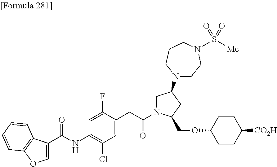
C1=C(C(=O)NC2=C(Cl)C=C(CC(=O)N3CC(N4CCN(S(=O)(=O)[Me])CCC4)CC3COC3CCC([CO2H])CC3)C(F)=C2)C2=C(C=CC=C2)O1
